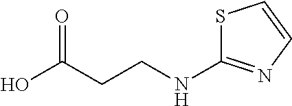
OC(CCNC1=NC=CS1)=O
